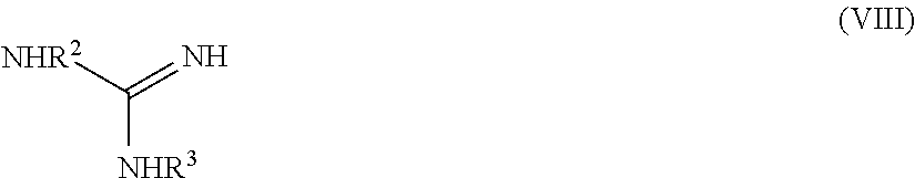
[NHR3]C([NHR2])=N
